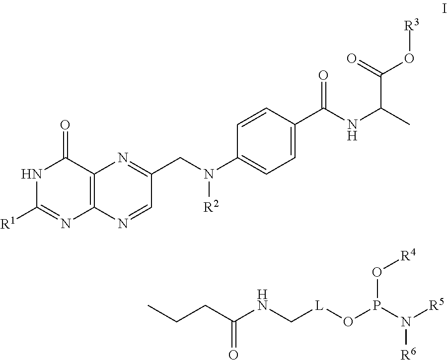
C12=C(N=CC(CN(C3=CC=C(C(NC(C(=O)O[R3])C)=O)C=C3)[R2])=N1)N=C([R1])NC2=O.C(C(=O)NC[L]OP(N([R6])[R5])O[R4])CC
